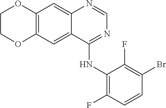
C12=C(C=C3C(=C1)N=CN=C3NC1=C(F)C=CC(Br)=C1F)OCCO2
